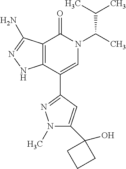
C12=C(C(C3=NN(C)C(C4(O)CCC4)=C3)=CN(C(C)C(C)C)C1=O)NN=C2N
